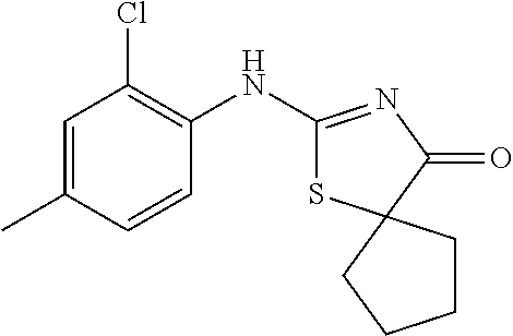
C1(NC2=NC(=O)C3(S2)CCCC3)=C(Cl)C=C(C)C=C1
